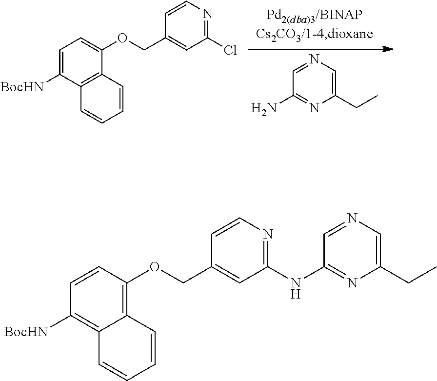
C1=NC=C(CC)N=C1N.C1=C([BocHN])C2=C(C(OCC3=CC(Cl)=NC=C3)=C1)C=CC=C2.C1=CC(OCC2=CC(NC3=NC(CC)=CN=C3)=NC=C2)=C2C(=C1[BocHN])C=CC=C2
